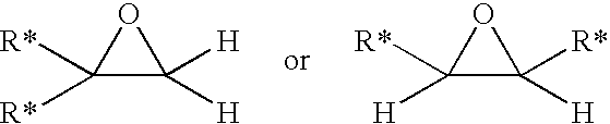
C1([R*])([R*])C([H])([H])O1.C1([H])([R*])C([H])([R*])O1
